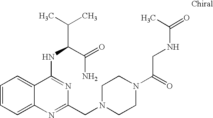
C1=CC=C2C(=C1)C(NC(C(C)C)C(=O)N)=NC(CN1CCN(C(=O)CNC(=O)C)CC1)=N2
